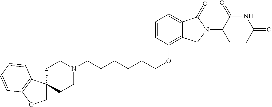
C(CCCCCOC1=C2C(=CC=C1)C(=O)N(C1C(=O)NC(=O)CC1)C2)N1CCC2(CC1)COC1=C2C=CC=C1
